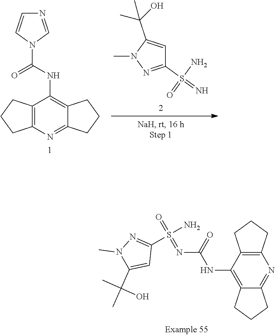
C12=C(NC(=O)N3C=CN=C3)C3=C(N=C1CCC2)CCC3.N1=C(S(=N)(N)=O)C=C(C(O)(C)C)N1C.S(=O)(=NC(NC1=C2CCCC2=NC2=C1CCC2)=O)(N)C1=NN(C)C(C(C)(C)O)=C1
